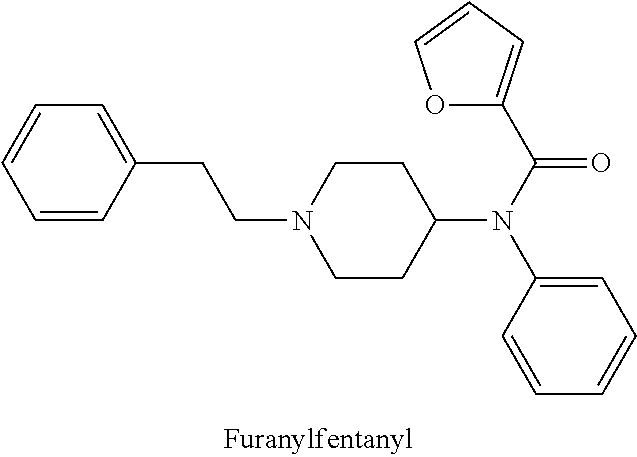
C1(CCN2CCC(N(C(=O)C3=CC=CO3)C3=CC=CC=C3)CC2)=CC=CC=C1
